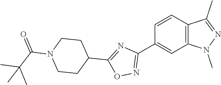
C1=CC2=C(C=C1C1=NOC(C3CCN(C(C(C)(C)C)=O)CC3)=N1)N(C)N=C2C
